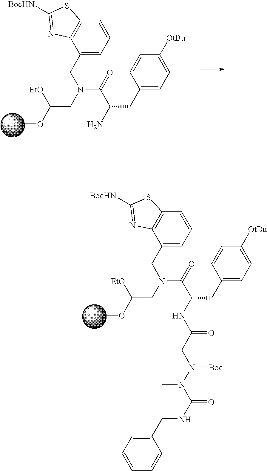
COC(CN(CC1=CC=CC2=C1N=C([BocHN])S2)C(C(NC(CN(N(C(NCC1=CC=CC=C1)=O)C)[Boc])=O)CC1=CC=C([OtBu])C=C1)=O)[EtO].COC(CN(CC1=CC=CC2=C1N=C([BocHN])S2)C(C(N)CC1=CC=C([OtBu])C=C1)=O)[EtO]
